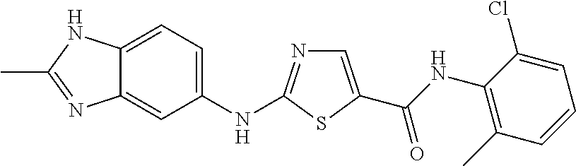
C1(NC2=NC=C(C(NC3=C(C)C=CC=C3Cl)=O)S2)=CC=C2C(=C1)N=C(C)N2
